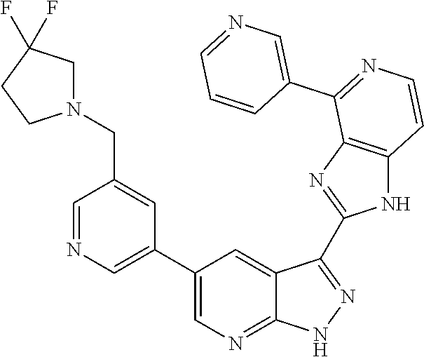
C1=NC=C(C2=CN=C3C(=C2)C(C2=NC4=C(N2)C=CN=C4C2=CN=CC=C2)=NN3)C=C1CN1CC(F)(F)CC1
